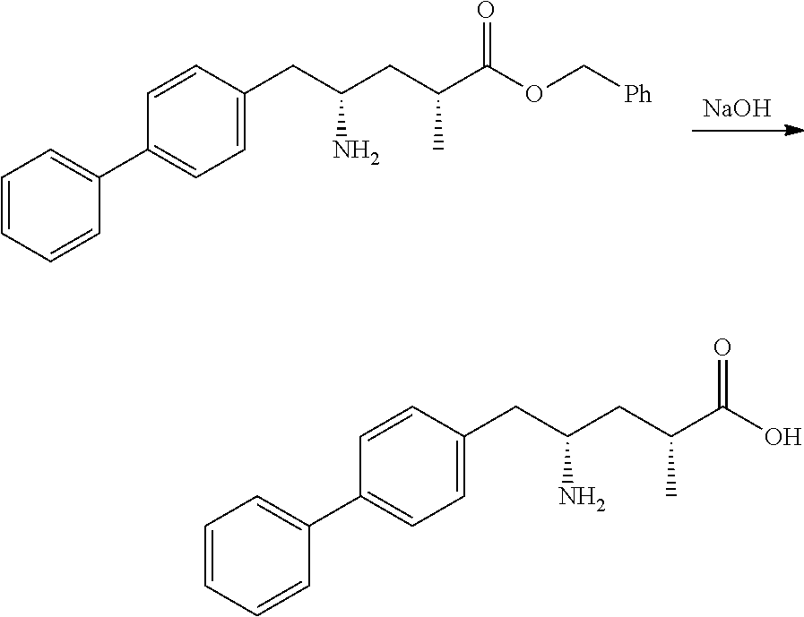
[NaOH].C1=CC=CC(C2=CC=C(CC(CC(C(=O)OC[Ph])C)N)C=C2)=C1.C1=CC=CC(C2=CC=C(CC(CC(C(O)=O)C)N)C=C2)=C1
